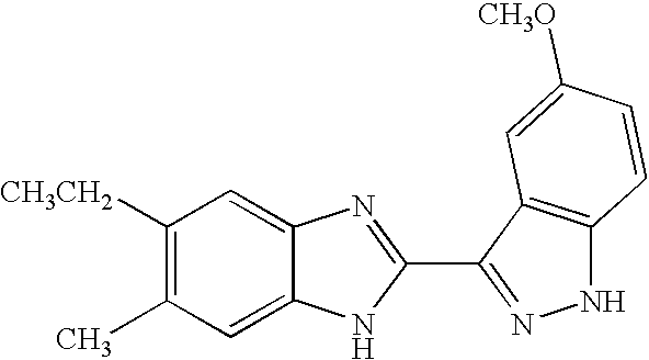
C1([CH3CH2])=C(C)C=C2C(=C1)N=C(C1=NNC3=C1C=C([CH3O])C=C3)N2
